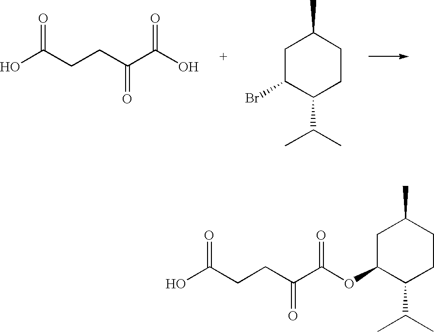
OC(CCC(C(O)=O)=O)=O.C1C(Br)C(C(C)C)CCC1C.OC(CCC(C(OC1C(C(C)C)CCC(C)C1)=O)=O)=O
